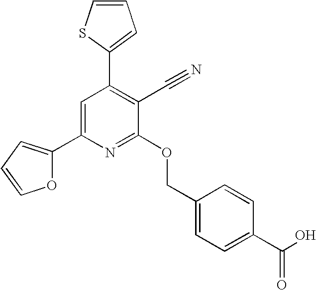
O1C(C2=CC(C3=CC=CS3)=C(C#N)C(OCC3=CC=C(C(O)=O)C=C3)=N2)=CC=C1
